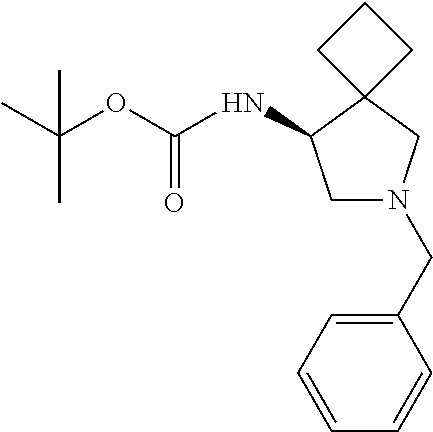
C1N(CC2=CC=CC=C2)CC2(C1NC(OC(C)(C)C)=O)CCC2
